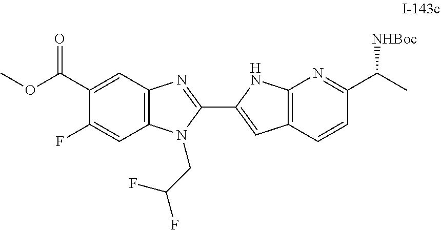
C12=C(C=C(C(OC)=O)C(F)=C1)N=C(C1=CC3=C(N1)N=C(C(C)[NHBoc])C=C3)N2CC(F)F
